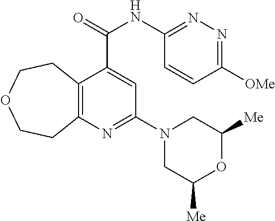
C12=C(N=C(N3CC([Me])OC([Me])C3)C=C1C(NC1=NN=C([OMe])C=C1)=O)CCOCC2
